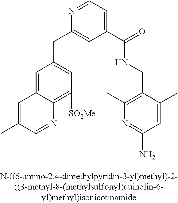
C1=C2C(=C([SO2Me])C=C1CC1=CC(C(NCC3=C(C)N=C(N)C=C3C)=O)=CC=N1)N=CC(C)=C2
